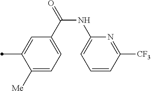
C1([Me])=CC=C(C(=O)NC2=CC=CC([CF3])=N2)C=C1C
